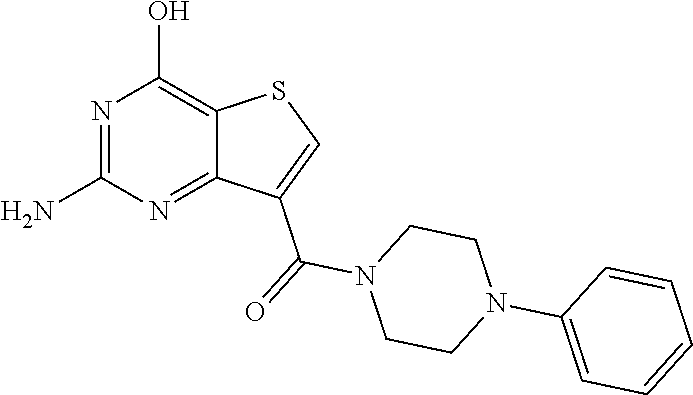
N1=C(N)N=C2C(=C1O)SC=C2C(=O)N1CCN(C2=CC=CC=C2)CC1
